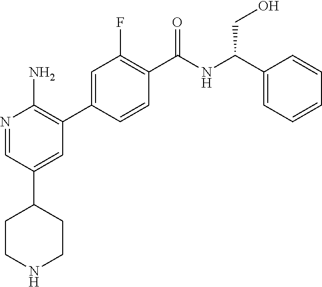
C1(C(NC(C2=CC=CC=C2)CO)=O)=C(F)C=C(C2=C(N)N=CC(C3CCNCC3)=C2)C=C1
